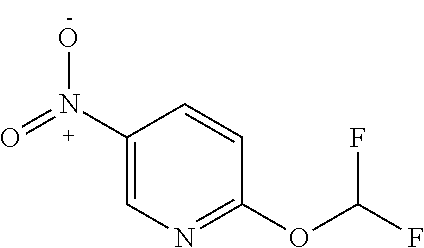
C1(N(O)=O)=CN=C(OC(F)F)C=C1
